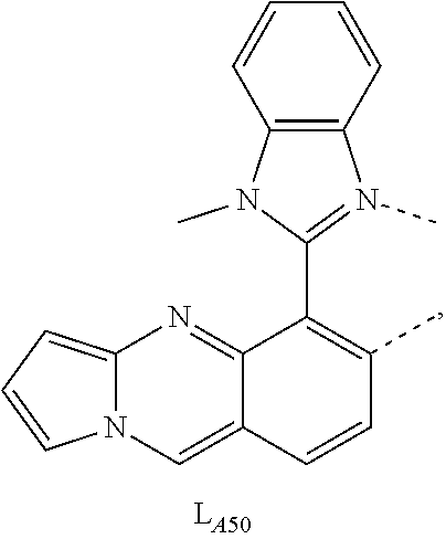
C1(C2=C(C)C=CC3=CN4C(=CC=C4)N=C23)=N(C)C2=C(N1C)C=CC=C2
